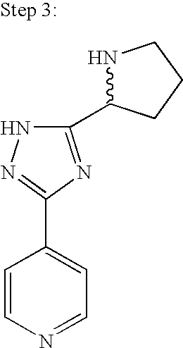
N1C(C2=NC(C3=CC=NC=C3)=NN2)CCC1
